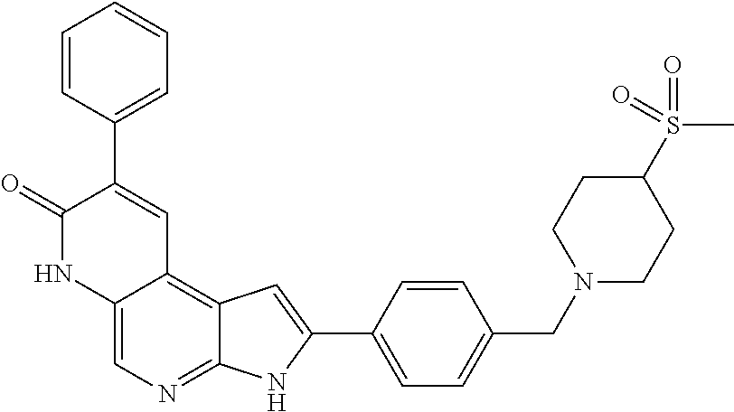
C12=CN=C3C(=C1C=C(C1=CC=CC=C1)C(=O)N2)C=C(C1=CC=C(CN2CCC(S(=O)(C)=O)CC2)C=C1)N3
